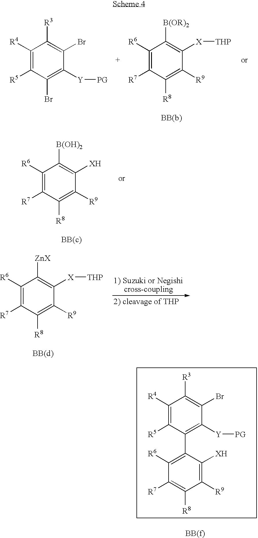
C1([R6])=C([R7])C([R8])=C([R9])C([X][THP])=C1[B(OR)2].C1([R4])=C([R5])C(Br)=C([Y][PG])C(Br)=C1[R3].C1([R6])=C([R7])C([R8])=C([R9])C([XH])=C1[B(OH)2].C1([R6])=C([R7])C([R8])=C([R9])C([X][THP])=C1[ZnX].C1([R4])=C([R5])C(C2=C([R6])C([R7])=C([R8])C([R9])=C2[XH])=C([Y][PG])C(Br)=C1[R3]
